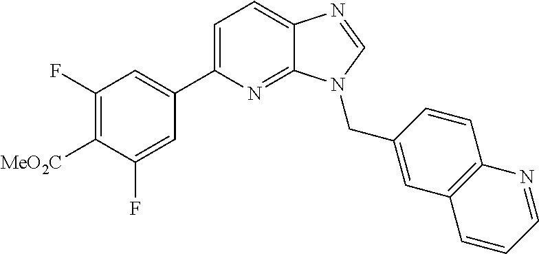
C1=C(C2=CC(F)=C([MeO2C])C(F)=C2)N=C2C(=C1)N=CN2CC1=CC2=C(C=C1)N=CC=C2
